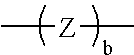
C[Z]C
